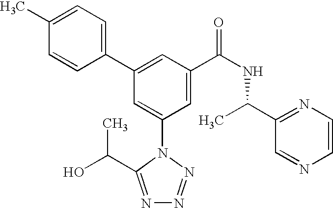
C1(C2=CC(C(NC(C3=NC=CN=C3)C)=O)=CC(N3C(C(O)C)=NN=N3)=C2)=CC=C(C)C=C1
